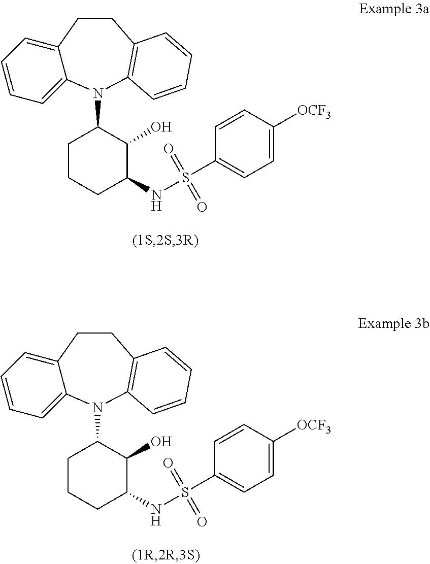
C12=CC=CC=C1N(C1CCCC(NS(C3=CC=C([OCF3])C=C3)(=O)=O)C1O)C1=C(CC2)C=CC=C1.C12=CC=CC=C1N(C1CCCC(NS(C3=CC=C([OCF3])C=C3)(=O)=O)C1O)C1=C(CC2)C=CC=C1
